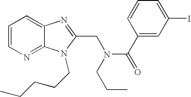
C1=CN=C2C(=C1)N=C(CN(CCC)C(=O)C1=CC(I)=CC=C1)N2CCCCC
